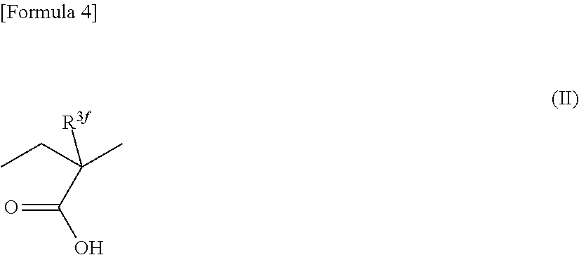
CCC(C)([R3f])C(O)=O
